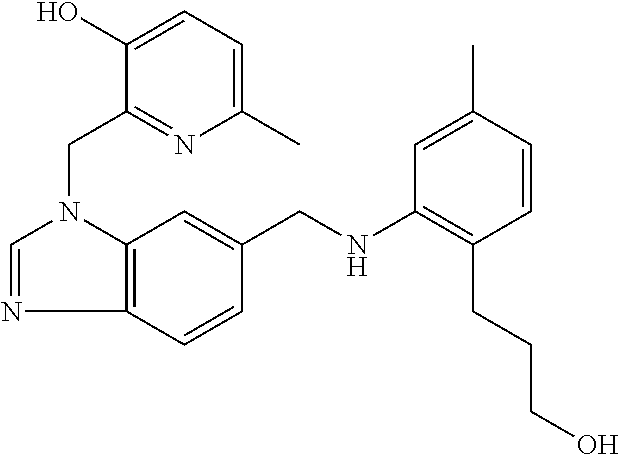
C1=NC2=C(N1CC1=NC(C)=CC=C1O)C=C(CNC1=C(CCCO)C=CC(C)=C1)C=C2
